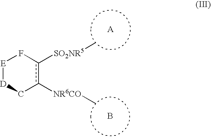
B.[E]1[D]Cc([NR6CO]C)c([SO2NR5]C)F1
